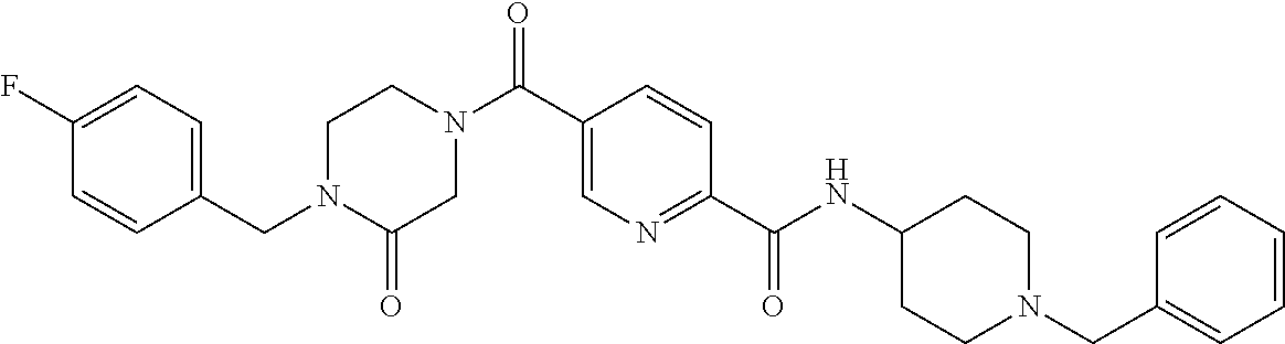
N1(CC2=CC=C(F)C=C2)C(=O)CN(C(C2=CN=C(C(NC3CCN(CC4=CC=CC=C4)CC3)=O)C=C2)=O)CC1
